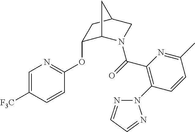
C1=C([F3C])C=CC(OC2C3N(C(=O)C4=C(N5N=CC=N5)C=CC(C)=N4)CC(C2)C3)=N1
